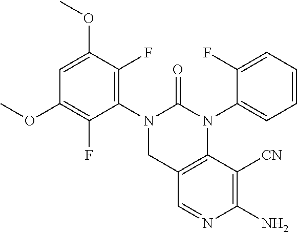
C1=C(OC)C(F)=C(N2CC3=C(N(C4=CC=CC=C4F)C2=O)C([CN])=C(N)N=C3)C(F)=C1OC
